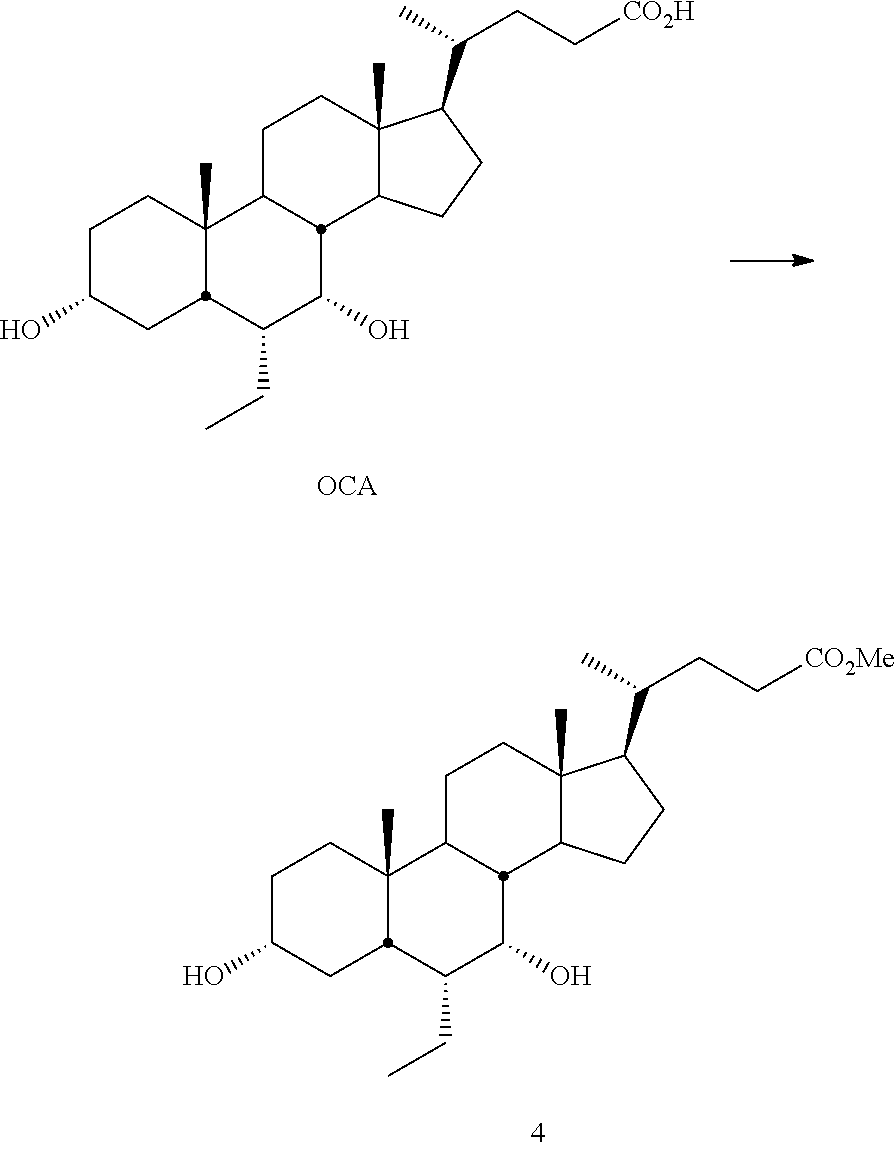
C1C(O)CC2C(C)(C1)C1CCC3(C)C(CCC3C(C)CC[CO2H])C1C(O)C2CC.C1C(O)CC2C(C)(C1)C1CCC3(C)C(CCC3C(C)CC[CO2Me])C1C(O)C2CC
